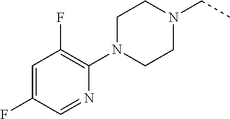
C1(N2CCN(CC)CC2)=C(F)C=C(F)C=N1
